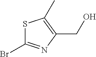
S1C(Br)=NC(CO)=C1C
